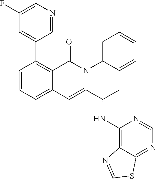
C1(C2=C3C(=CC=C2)C=C(C(NC2=C4C(=NC=N2)SC=N4)C)N(C2=CC=CC=C2)C3=O)=CC(F)=CN=C1
